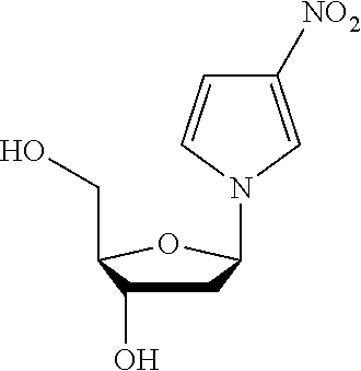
N1(C2CC(O)C(CO)O2)C=C([NO2])C=C1
